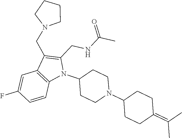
C1(CNC(=O)C)=C(CN2CCCC2)C2=C(N1C1CCN(C3CCC(=C(C)C)CC3)CC1)C=CC(F)=C2
